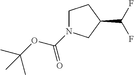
C1N(C(=O)OC(C)(C)C)CC(C(F)F)C1
